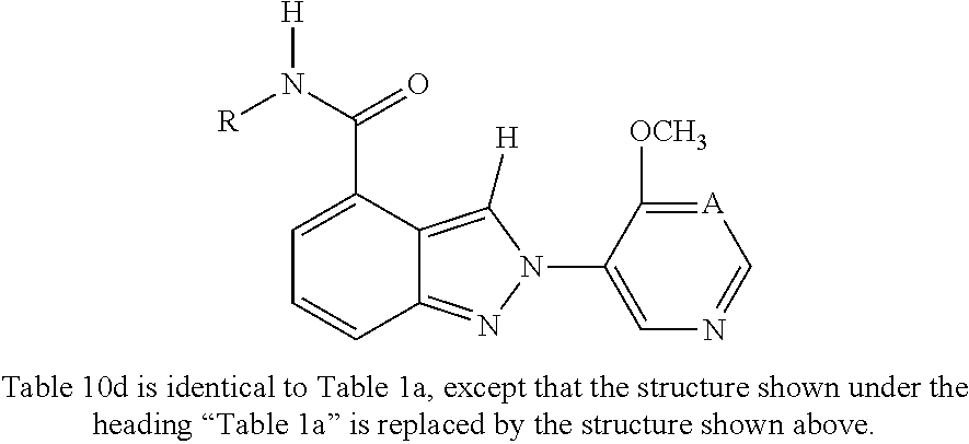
C1=C(C(N([R])[H])=O)C2=C([H])N(C3=CN=C[A]=C3[OCH3])N=C2C=C1
